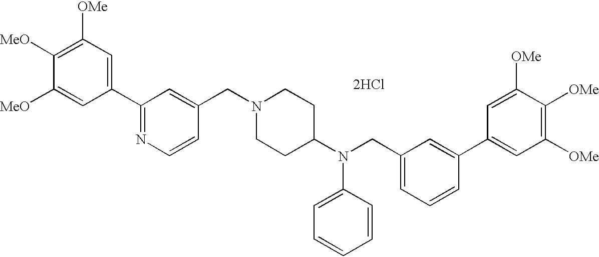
C1([OMe])=C([MeO])C([MeO])=CC(C2=NC=CC(CN3CCC(N(CC4=CC=CC(C5=CC([OMe])=C([OMe])C([OMe])=C5)=C4)C4=CC=CC=C4)CC3)=C2)=C1.[2HCl]
